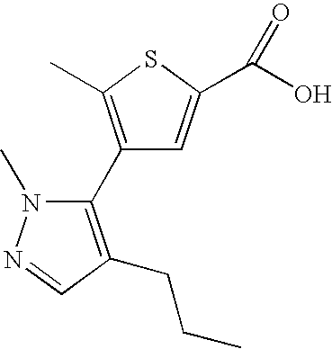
C1(C2=C(C)SC(C(O)=O)=C2)=C(CCC)C=NN1C
